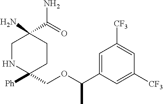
C1NC([Ph])(COC(C2=CC([CF3])=CC([CF3])=C2)C)CCC1(C(=O)N)N
